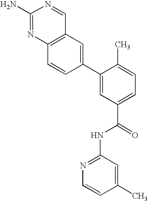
C12=C(N=C(N)N=C1)C=CC(C1=CC(C(=O)NC3=NC=CC(C)=C3)=CC=C1C)=C2
